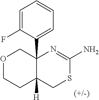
C1=C(F)C(C23COCCC2([H])CSC(N)=N3)=CC=C1
